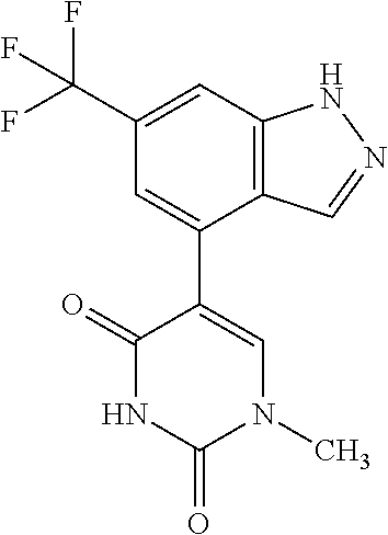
C12=C(C=C(C(F)(F)F)C=C1C1=CN(C)C(=O)NC1=O)NN=C2
